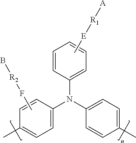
CF[R2]B.C1=CC(N(C2=CC=C(C)C=C2)C2=CC=C(C)C=C2)=CC=C1.C[E][R1][A]
